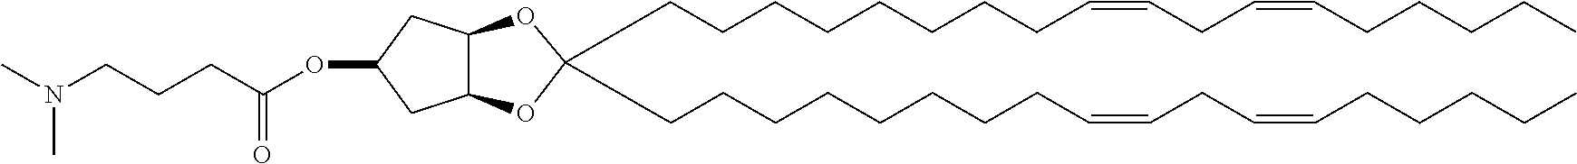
C12C(OC(CCCCCCCCC=CCC=CCCCCC)(CCCCCCCCC=CCC=CCCCCC)O1)CC(OC(=O)CCCN(C)C)C2
